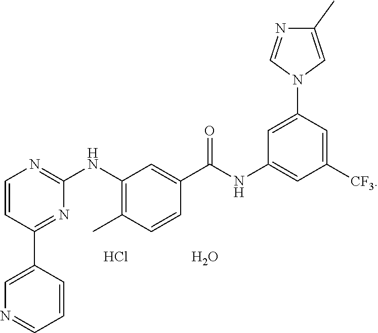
C1(C)=CN(C2=CC(NC(C3=CC(NC4=NC=CC(C5=CN=CC=C5)=N4)=C(C)C=C3)=O)=CC([CF3])=C2)C=N1.Cl.O
